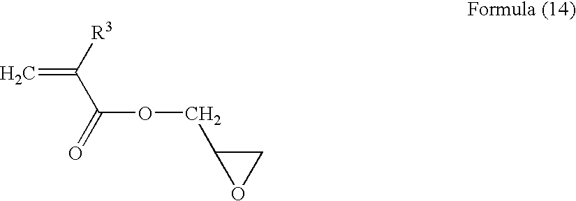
C=C([R3])C(=O)OCC1CO1
